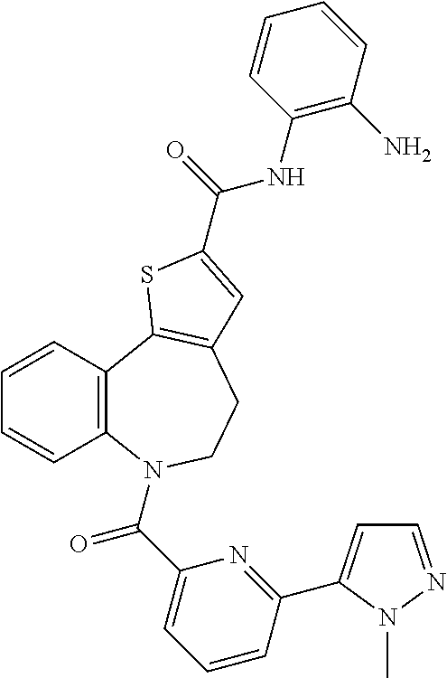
C1=CC2=C(C=C1)N(C(C1=CC=CC(C3=CC=NN3C)=N1)=O)CCC1=C2SC(C(=O)NC2=C(N)C=CC=C2)=C1
